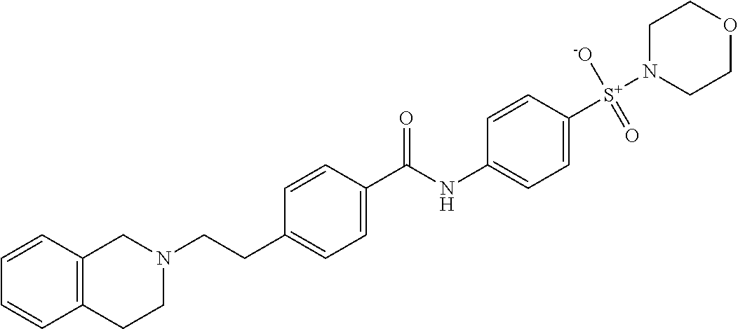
C1=CC2=C(C=C1)CCN(CCC1=CC=C(C(NC3=CC=C([S+](N4CCOCC4)([-O])=O)C=C3)=O)C=C1)C2
